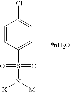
C1=CC(S(N([M])[X])(=O)=O)=CC=C1Cl
